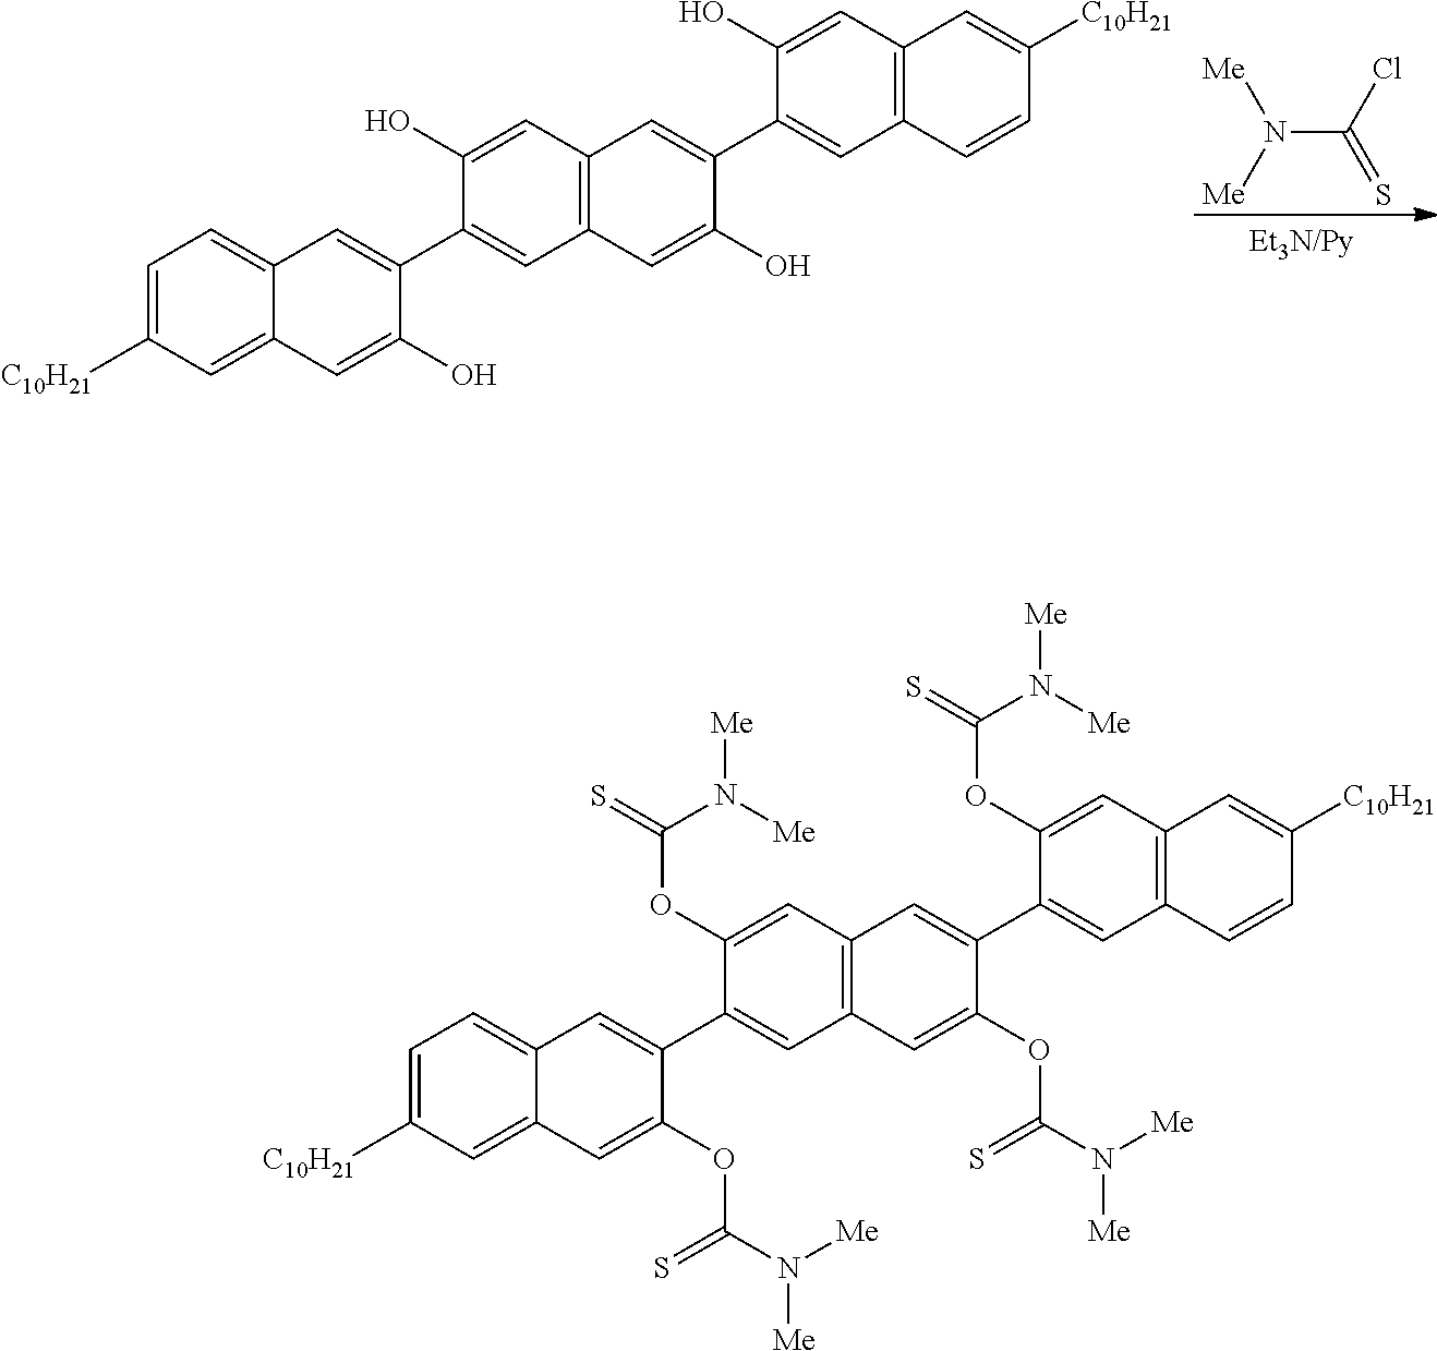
C1=C([C10H21])C=C2C(=C1)C=C(C1=CC3=C(C=C1OC(N([Me])[Me])=S)C=C(C1=CC4=C(C=C1OC(N([Me])[Me])=S)C=C([C10H21])C=C4)C(OC(=S)N([Me])[Me])=C3)C(OC(N([Me])[Me])=S)=C2.C1=C([C10H21])C=C2C(=C1)C=C(C1=CC3=C(C=C1O)C=C(C1=CC4=C(C=C1O)C=C([C10H21])C=C4)C(O)=C3)C(O)=C2.N(C(Cl)=S)([Me])[Me]
